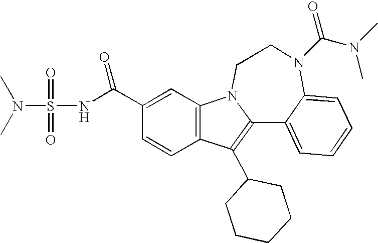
C1(C(NS(N(C)C)(=O)=O)=O)=CC2=C(C=C1)C(C1CCCCC1)=C1N2CCN(C(=O)N(C)C)C2=CC=CC=C12
